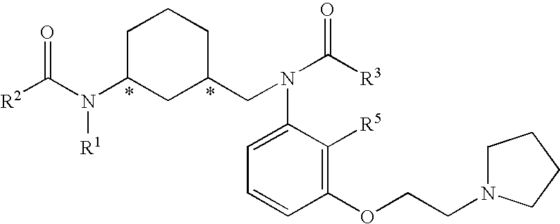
N(CC1CC(N(C(=O)[R2])[R1])CCC1)(C1=CC=CC(OCCN2CCCC2)=C1[R5])C([R3])=O
